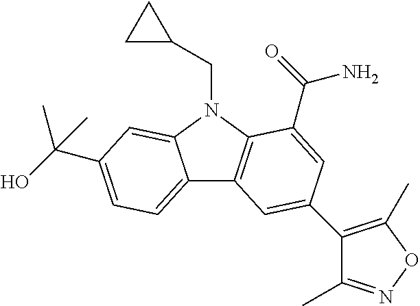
C12=CC=C(C(C)(C)O)C=C1N(CC1CC1)C1=C2C=C(C2=C(C)ON=C2C)C=C1C(=O)N
